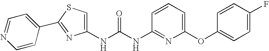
C1(NC(NC2=NC(OC3=CC=C(F)C=C3)=CC=C2)=O)=CSC(C2=CC=NC=C2)=N1
